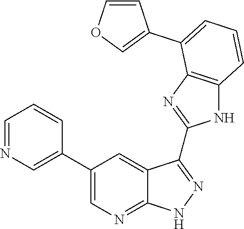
C1=COC=C1C1=CC=CC2=C1N=C(C1=NNC3=NC=C(C4=CN=CC=C4)C=C31)N2
